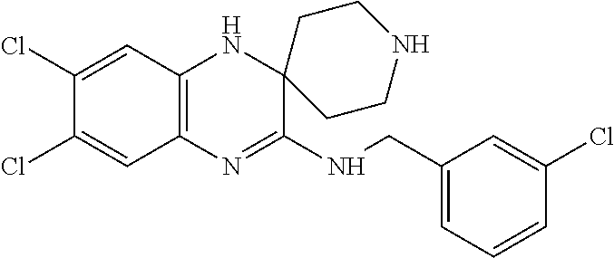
C12=C(N=C(NCC3=CC=CC(Cl)=C3)C3(N1)CCNCC3)C=C(Cl)C(Cl)=C2
